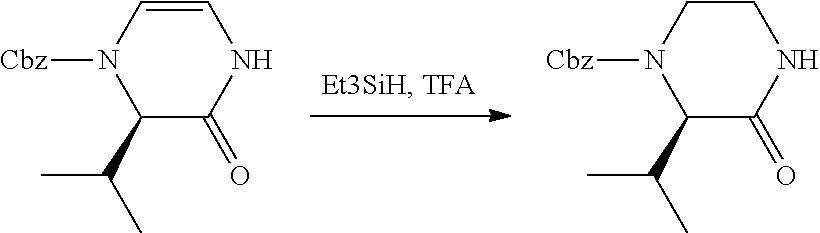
C1(C(C)C)C(=O)NC=CN1[Cbz].C1(C(C)C)C(=O)NCCN1[Cbz]
